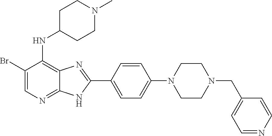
C1(Br)=CN=C2C(=C1NC1CCN(C)CC1)N=C(C1=CC=C(N3CCN(CC4=CC=NC=C4)CC3)C=C1)N2
